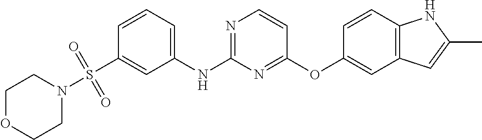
C1=CC=C(NC2=NC=CC(OC3=CC4=C(C=C3)NC(C)=C4)=N2)C=C1S(N1CCOCC1)(=O)=O
